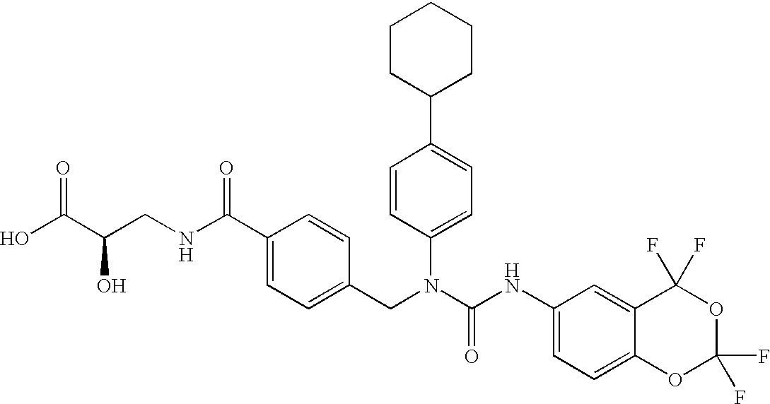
OC(C(CNC(C1=CC=C(CN(C(NC2=CC=C3C(=C2)C(F)(F)OC(F)(F)O3)=O)C2=CC=C(C3CCCCC3)C=C2)C=C1)=O)O)=O
